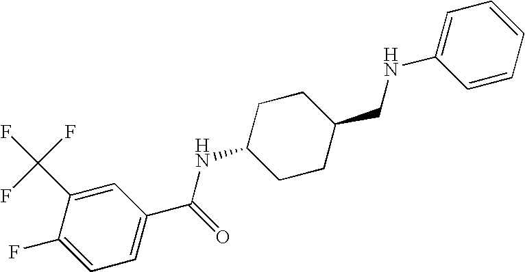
C1=C(C(F)(F)F)C(F)=CC=C1C(=O)NC1CCC(CNC2=CC=CC=C2)CC1
